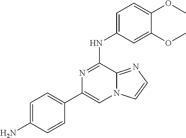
C1=C(N)C=CC(C2=CN3C(=NC=C3)C(NC3=CC=C(OC)C(OC)=C3)=N2)=C1
